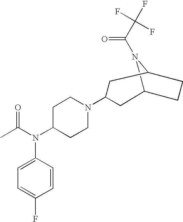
C12N(C(C(F)(F)F)=O)C(CC1)CC(N1CCC(N(C(C)=O)C3=CC=C(F)C=C3)CC1)C2
